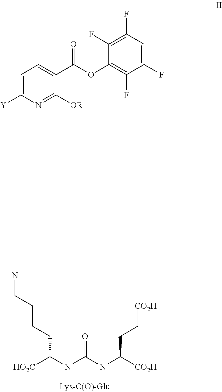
C1=C([Y])N=C([OR])C(C(OC2=C(F)C(F)=CC(F)=C2F)=O)=C1.[HO2C]C(NC(NC([CO2H])CC[CO2H])=O)CCCCN
